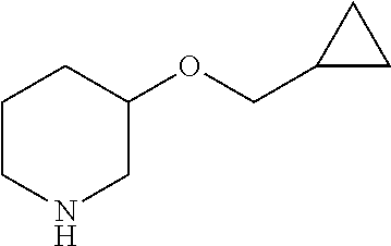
C1CNCC(OCC2CC2)C1
